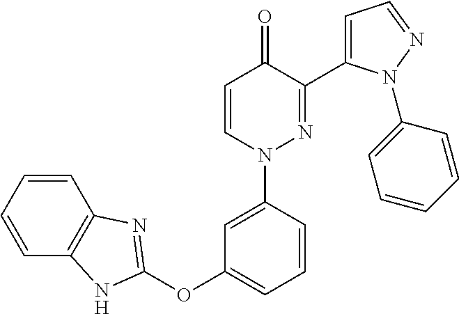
C1=CN(C2=CC(OC3=NC4=C(C=CC=C4)N3)=CC=C2)N=C(C2=CC=NN2C2=CC=CC=C2)C1=O
